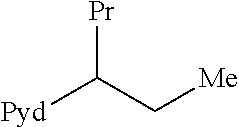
[Pr]C(C[Me])[Pyd]
